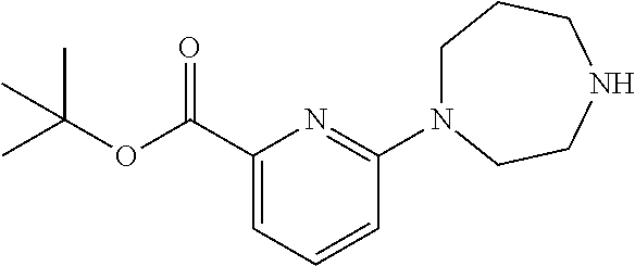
C1(C(OC(C)(C)C)=O)=CC=CC(N2CCCNCC2)=N1
